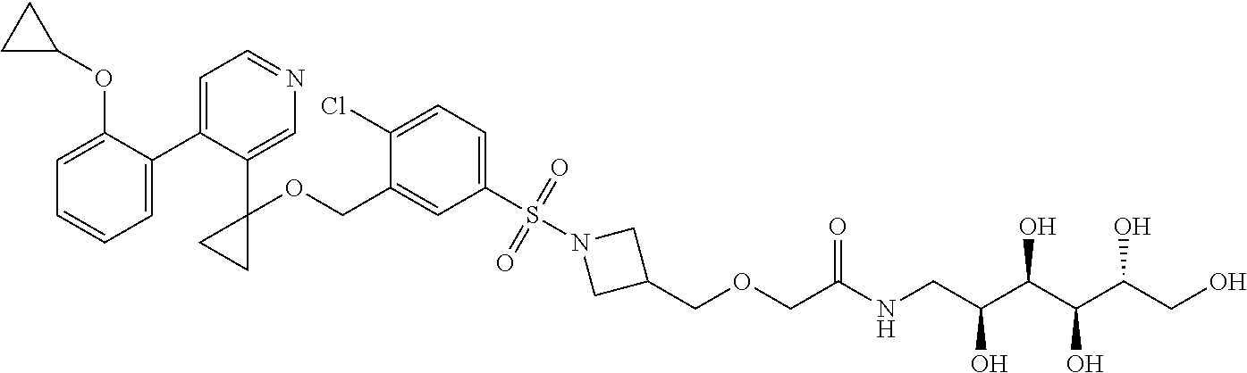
C1=C(C2=CC=NC=C2C2(OCC3=CC(S(N4CC(COCC(NCC(C(C(C(CO)O)O)O)O)=O)C4)(=O)=O)=CC=C3Cl)CC2)C(OC2CC2)=CC=C1
